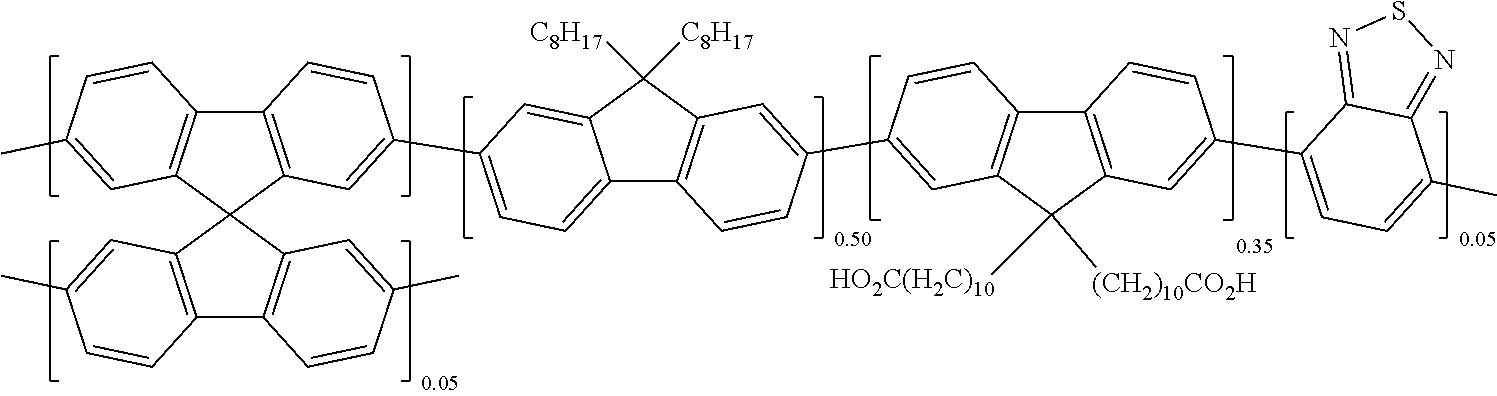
C12=C(C=C(C)C=C1)C1(C3=C2C=CC(C)=C3)C2=C(C3=C1C=C(C)C=C3)C=CC(C1=CC=C3C4=C(C=C(C5=CC6=C(C7=C(C=C(C8=CC=C(C)C9=NSN=C89)C=C7)C6([HO2C(H2C)10])[(CH2)10CO2H])C=C5)C=C4)C([C8H17])([C8H17])C3=C1)=C2
